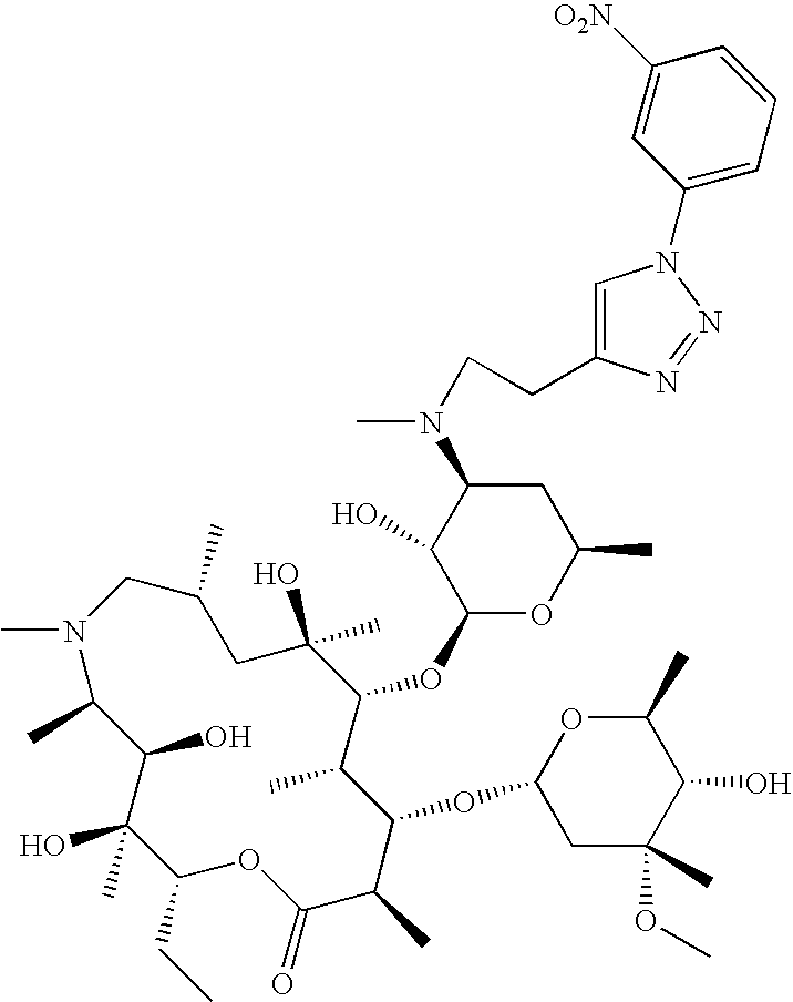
CN1C(C)C(O)C(O)(C)C(CC)OC(=O)C(C)C(OC2CC(C)(OC)C(O)C(C)O2)C(C)C(OC2OC(C)CC(N(CCC3=CN(C4=CC=CC([O2N])=C4)N=N3)C)C2O)C(C)(O)CC(C)C1
